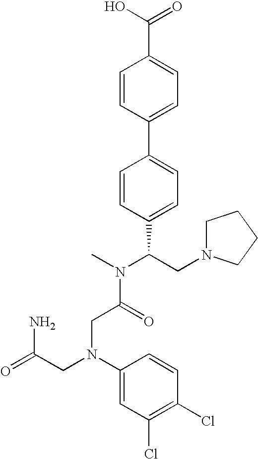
C1=CC(C2=CC=C(C(CN3CCCC3)N(C)C(=O)CN(CC(=O)N)C3=CC(Cl)=C(Cl)C=C3)C=C2)=CC=C1C(O)=O
